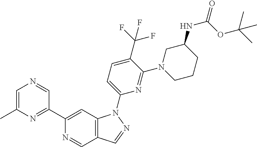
C1=C(C)N=C(C2=CC3=C(C=N2)C=NN3C2=CC=C(C(F)(F)F)C(N3CCCC(NC(=O)OC(C)(C)C)C3)=N2)C=N1
